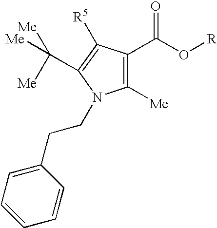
C1([Me])=C(C(O[R])=O)C([R5])=C(C([Me])([Me])[Me])N1CCC1=CC=CC=C1
